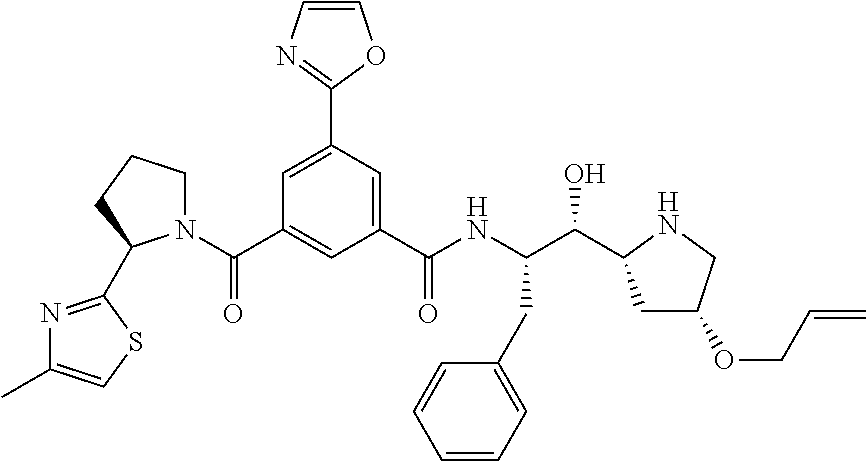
C1(C(NC(C(O)C2CC(OCC=C)CN2)CC2=CC=CC=C2)=O)=CC(C2=NC=CO2)=CC(C(N2CCCC2C2=NC(C)=CS2)=O)=C1
